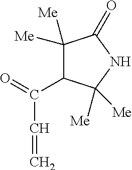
C1([Me])([Me])C(C(=O)C=C)C([Me])([Me])NC1=O
